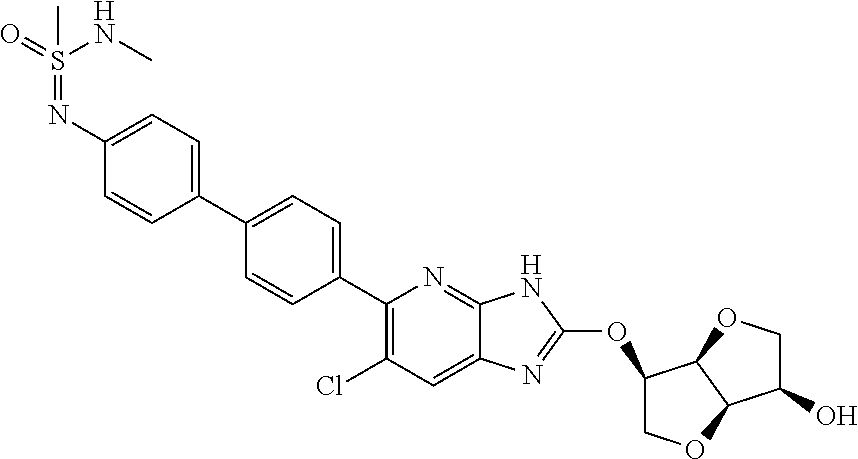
O=S(NC)(=NC1=CC=C(C2=CC=C(C3=C(Cl)C=C4C(=N3)NC(OC3COC5C3OCC5O)=N4)C=C2)C=C1)C
